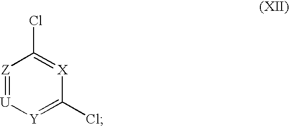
[Z]1=[U][Y]=C(Cl)[X]=C1Cl
